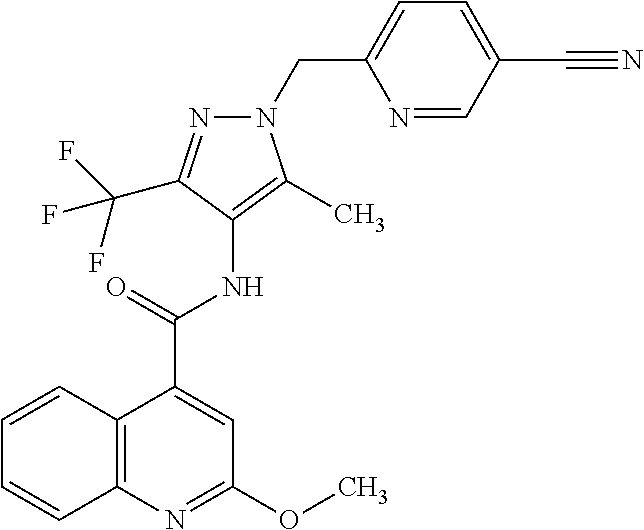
N1=C(C(F)(F)F)C(NC(C2=CC(OC)=NC3=C2C=CC=C3)=O)=C(C)N1CC1=CC=C(C#N)C=N1
